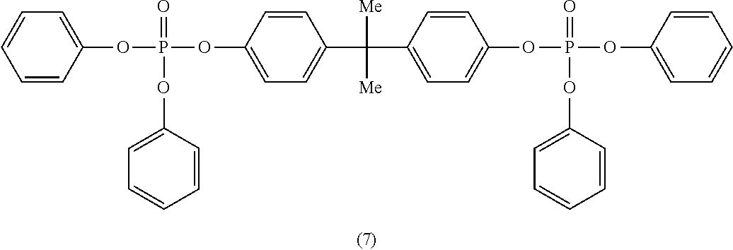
C1=CC(OP(=O)(OC2=CC=CC=C2)OC2=CC=C(C([Me])([Me])C3=CC=C(OP(=O)(OC4=CC=CC=C4)OC4=CC=CC=C4)C=C3)C=C2)=CC=C1
